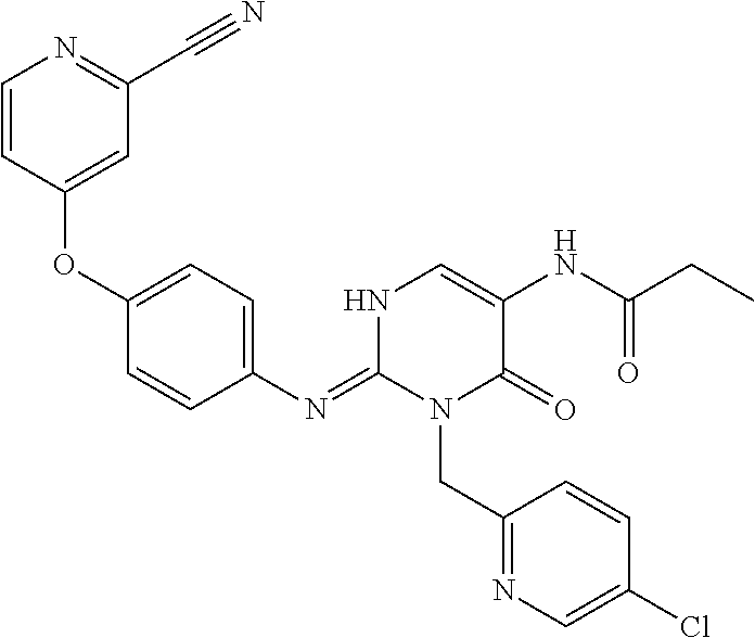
C1(N=C2N(CC3=NC=C(Cl)C=C3)C(=O)C(NC(CC)=O)=CN2)=CC=C(OC2=CC(C#N)=NC=C2)C=C1
